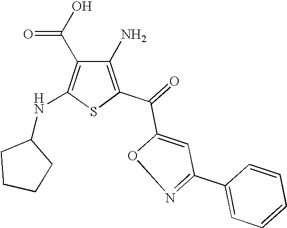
C1(N)=C(C(=O)C2=CC(C3=CC=CC=C3)=NO2)SC(NC2CCCC2)=C1C(O)=O
